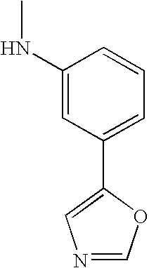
C1(NC)=CC(C2=CN=CO2)=CC=C1
